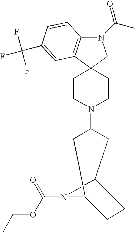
C1CN(C2CC3CCC(C2)N3C(=O)OCC)CCC12C1=C(N(C(C)=O)C2)C=CC(C(F)(F)F)=C1
